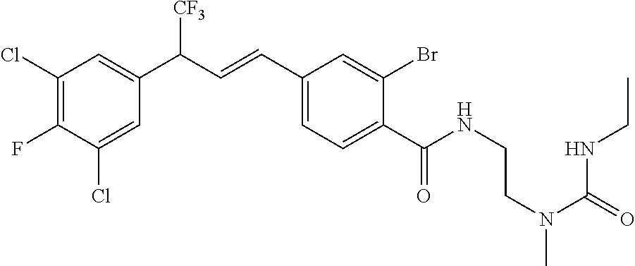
C1(Cl)=C(F)C(Cl)=CC(C(C=CC2=CC=C(C(NCCN(C(NCC)=O)C)=O)C(Br)=C2)[CF3])=C1
